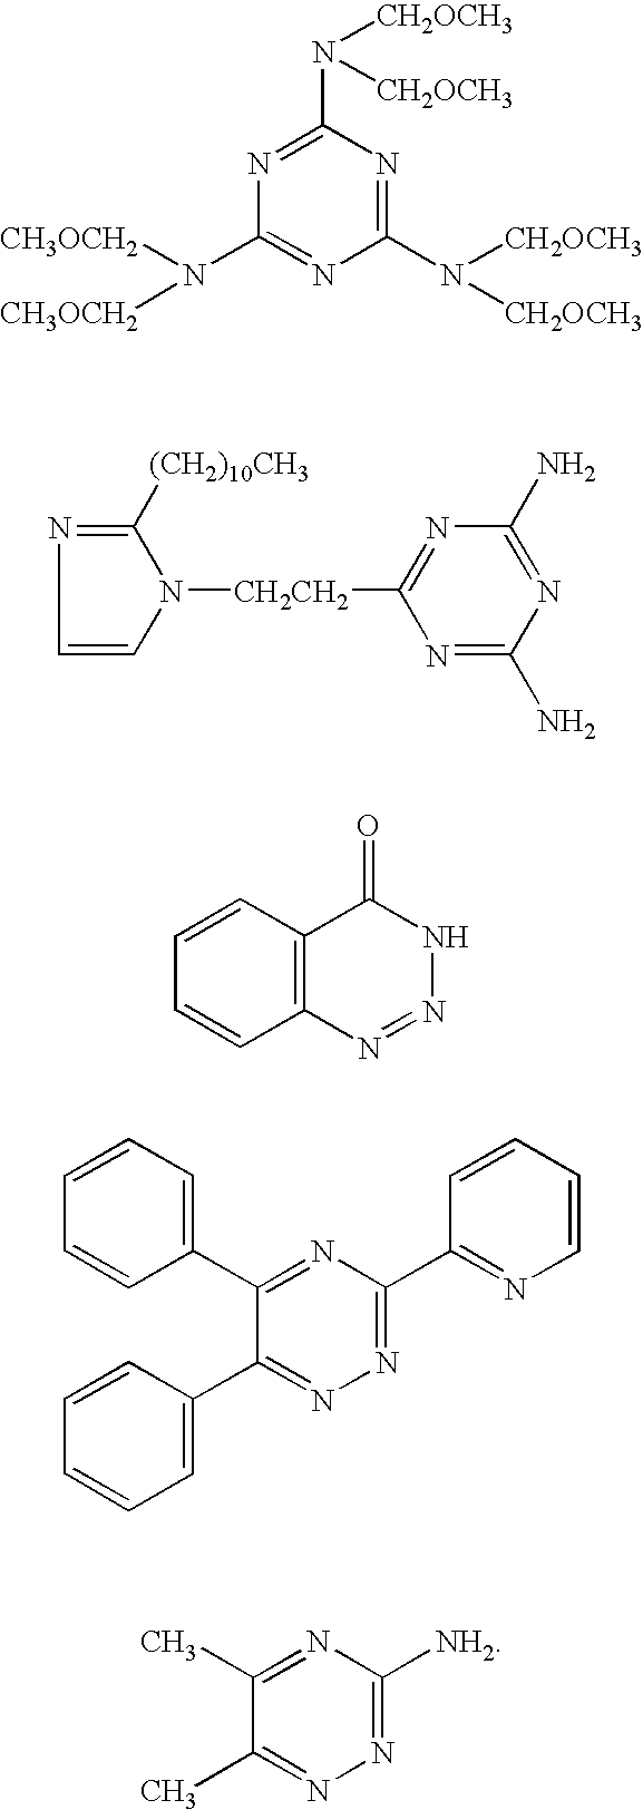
C1(N([CH2OCH3])[CH2OCH3])=NC(N([CH2OCH3])[CH2OCH3])=NC(N([CH3OCH2])[CH3OCH2])=N1.C1=CN([CH2CH2]C2=NC(N)=NC(N)=N2)C([(CH2)10CH3])=N1.C12=C(C=CC=C1)C(=O)NN=N2.C1(C2=NC(C3=NC=CC=C3)=NN=C2C2=CC=CC=C2)=CC=CC=C1.N1=C([NH2])N=C(C)C(C)=N1
